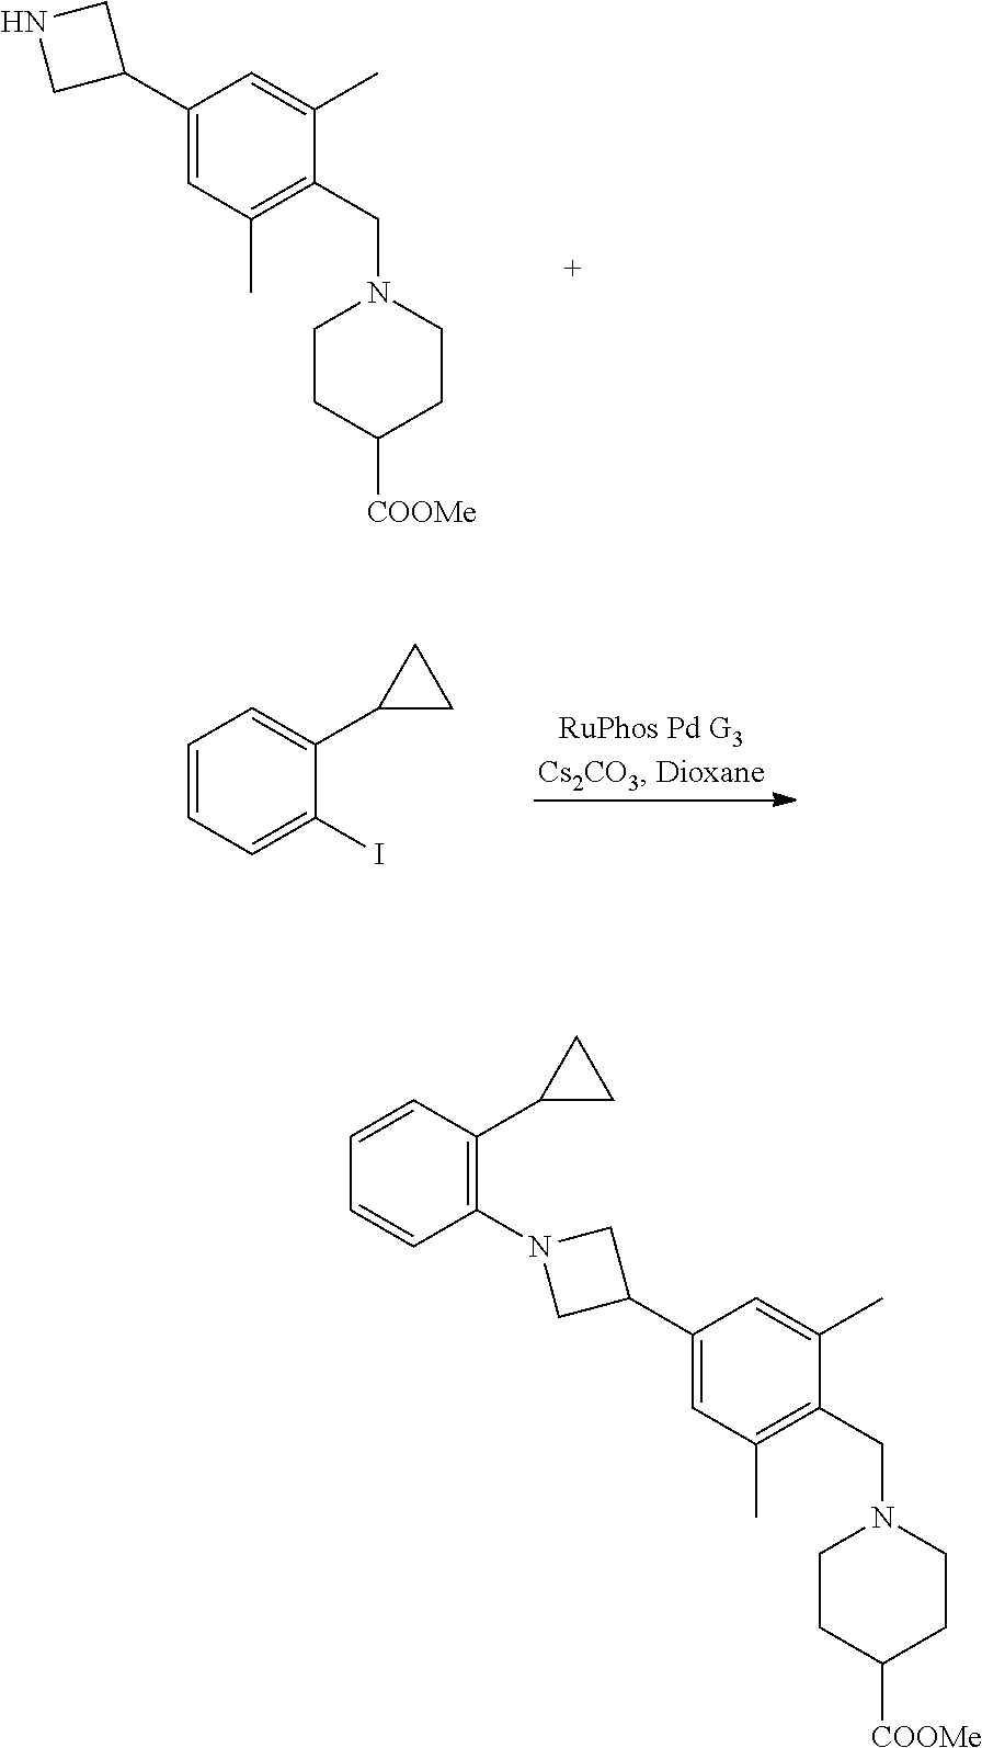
C1(C2CNC2)=CC(C)=C(CN2CCC([COOMe])CC2)C(C)=C1.C1=CC=C(I)C(C2CC2)=C1.C1(C2CN(C3=C(C4CC4)C=CC=C3)C2)=CC(C)=C(CN2CCC([COOMe])CC2)C(C)=C1
